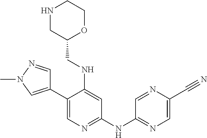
C1(C2=CN(C)N=C2)=CN=C(NC2=NC=C(C#N)N=C2)C=C1NCC1OCCNC1
